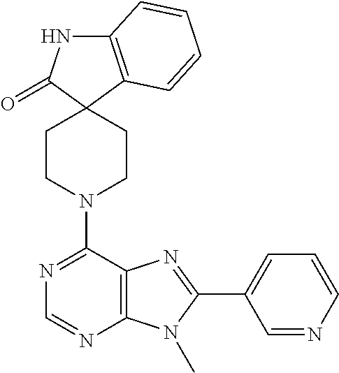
C12=C(C3(C(=O)N1)CCN(C1=NC=NC4=C1N=C(C1=CC=CN=C1)N4C)CC3)C=CC=C2
